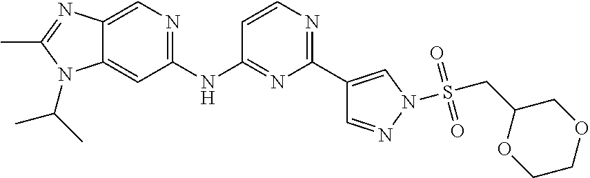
C1(NC2=NC(C3=CN(S(CC4OCCOC4)(=O)=O)N=C3)=NC=C2)=NC=C2C(=C1)N(C(C)C)C(C)=N2
